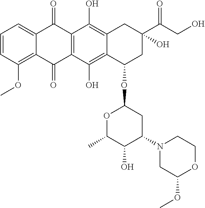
C12=C(OC)C=CC=C1C(=O)C1=C(C2=O)C(O)=C2C(=C1O)CC(C(CO)=O)(O)CC2OC1OC(C)C(O)C(N2CC(OC)OCC2)C1
